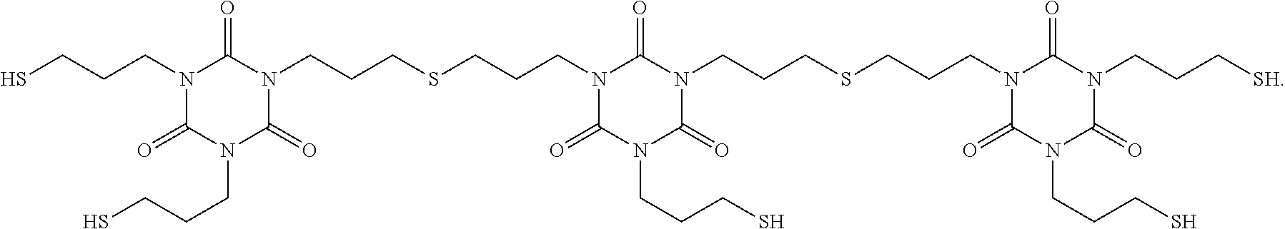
SCCCN1C(=O)N(CCCSCCCN2C(=O)N(CCCSCCCN3C(=O)N(CCC[SH])C(=O)N(CCCS)C3=O)C(=O)N(CCCS)C2=O)C(=O)N(CCCS)C1=O
